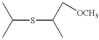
C(SC(C)C[OCH3])(C)C
